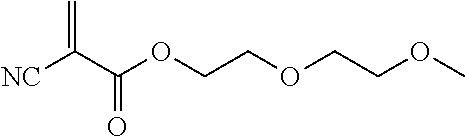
[NC]C(C(OCCOCCOC)=O)=C
